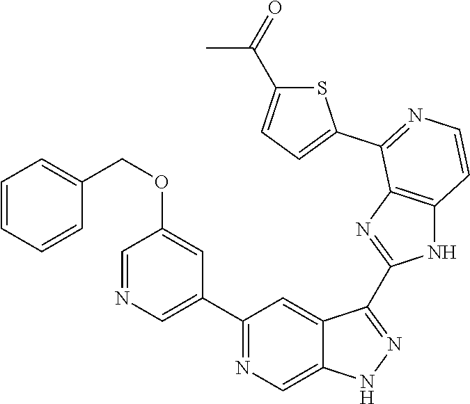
C1(C2=CN=CC(OCC3=CC=CC=C3)=C2)=NC=C2C(=C1)C(C1=NC3=C(N1)C=CN=C3C1=CC=C(C(=O)C)S1)=NN2
